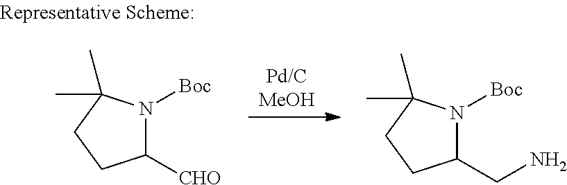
[Pd/CMeOH].C1([CHO])N([Boc])C(C)(C)CC1.C1(CN)N([Boc])C(C)(C)CC1
